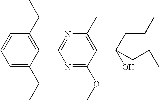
C1(C2=NC(C)=C(C(CCC)(O)CCC)C(OC)=N2)=C(CC)C=CC=C1CC
